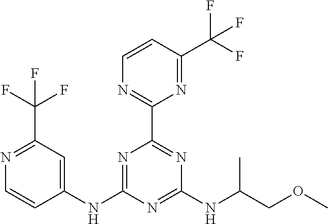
N1=C(NC2=CC(C(F)(F)F)=NC=C2)N=C(NC(COC)C)N=C1C1=NC=CC(C(F)(F)F)=N1
